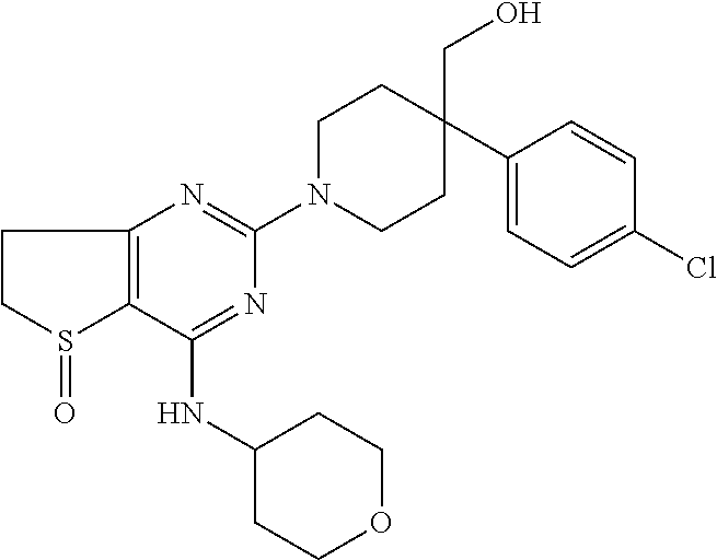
C1CS(=O)C2=C1N=C(N1CCC(CO)(C3=CC=C(Cl)C=C3)CC1)N=C2NC1CCOCC1
